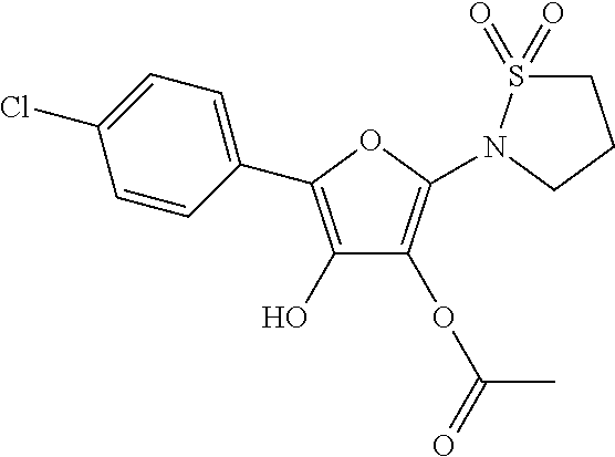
C1(O)=C(C2=CC=C(Cl)C=C2)OC(N2S(=O)(=O)CCC2)=C1OC(C)=O
